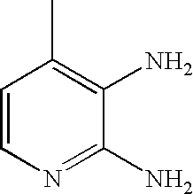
C1=CN=C(N)C(N)=C1C
